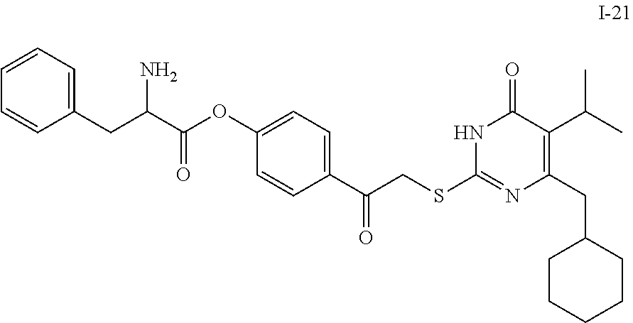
C1CCCCC1CC1=C(C(C)C)C(=O)NC(SCC(C2=CC=C(OC(C(CC3=CC=CC=C3)N)=O)C=C2)=O)=N1
